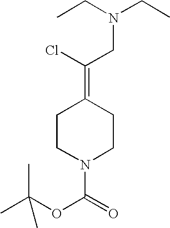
CC(OC(=O)N1CCC(=C(Cl)CN(CC)CC)CC1)(C)C
